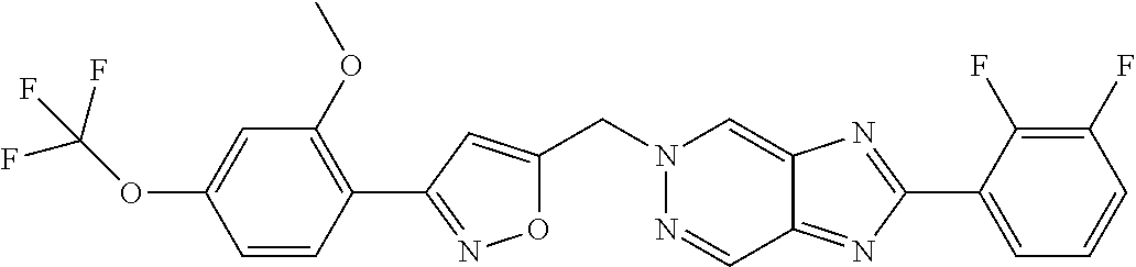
C1=CC(C2=NOC(CN3N=CC4=NC(C5=CC=CC(F)=C5F)=NC4=C3)=C2)=C(OC)C=C1OC(F)(F)F
